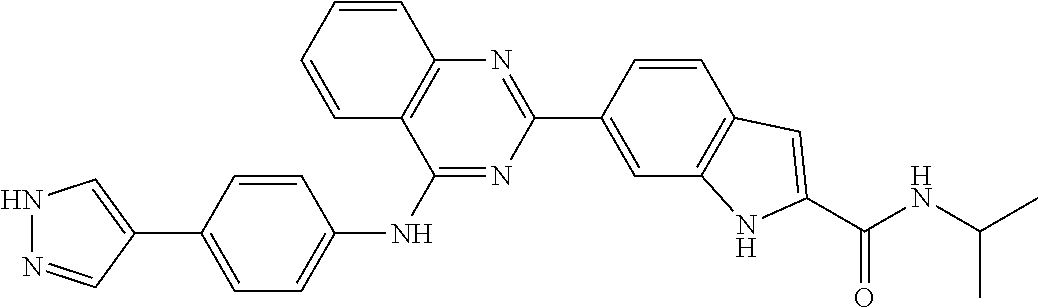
C1=CC(C2=NC3=C(C(NC4=CC=C(C5=CNN=C5)C=C4)=N2)C=CC=C3)=CC2=C1C=C(C(NC(C)C)=O)N2
